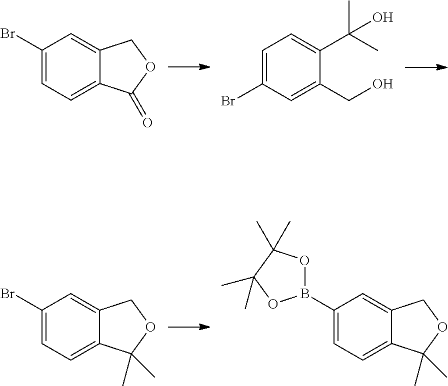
C1(Br)=CC=C2C(=C1)COC2=O.C1=C(Br)C=C(CO)C(C(C)(C)O)=C1.C1(B2OC(C)(C)C(C)(C)O2)=CC=C2C(=C1)COC2(C)C.C1(Br)=CC=C2C(=C1)COC2(C)C
